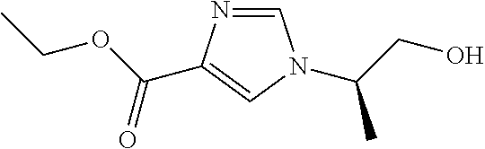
C1=NC(C(OCC)=O)=CN1C(CO)C
